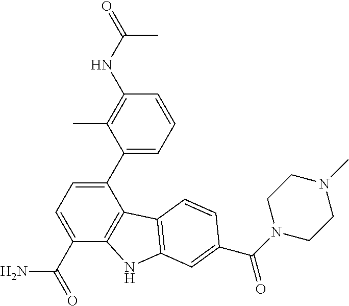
C1(C2=CC=CC(NC(=O)C)=C2C)=CC=C(C(=O)N)C2=C1C1=C(N2)C=C(C(=O)N2CCN(C)CC2)C=C1
